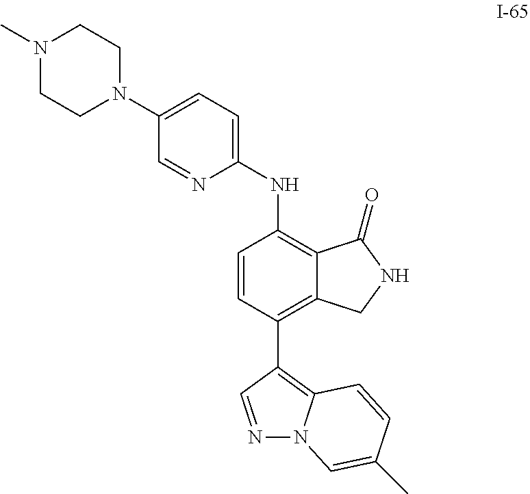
C12=C(C3=C4N(N=C3)C=C(C)C=C4)C=CC(NC3=CC=C(N4CCN(C)CC4)C=N3)=C1C(=O)NC2
